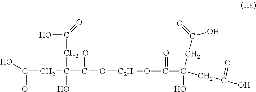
OC(CC(C(O[C2H4]OC(C(CC(O)=O)(O)CC(O)=O)=O)=O)(O)CC(O)=O)=O
